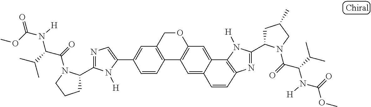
C1(C2=CC3=C(C=C2)C2=C(C=C4C5=C(N=C(C6CC(C)CN6C(=O)C(C(C)C)N(C(=O)OC)[H])N5[H])C=CC4=C2)OC3)=CN=C(C2CCCN2C(=O)C(C(C)C)N(C(OC)=O)[H])N1[H]
